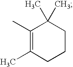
C1(C)=C(C)CCCC1(C)C
